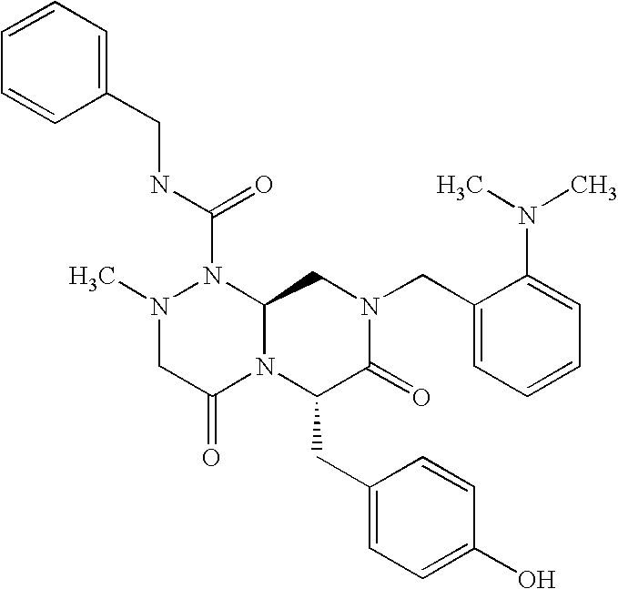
N1(C(NCC2=CC=CC=C2)=O)N(C)CC(=O)N2C1CN(CC1=CC=CC=C1N(C)C)C(=O)C2CC1=CC=C(O)C=C1
